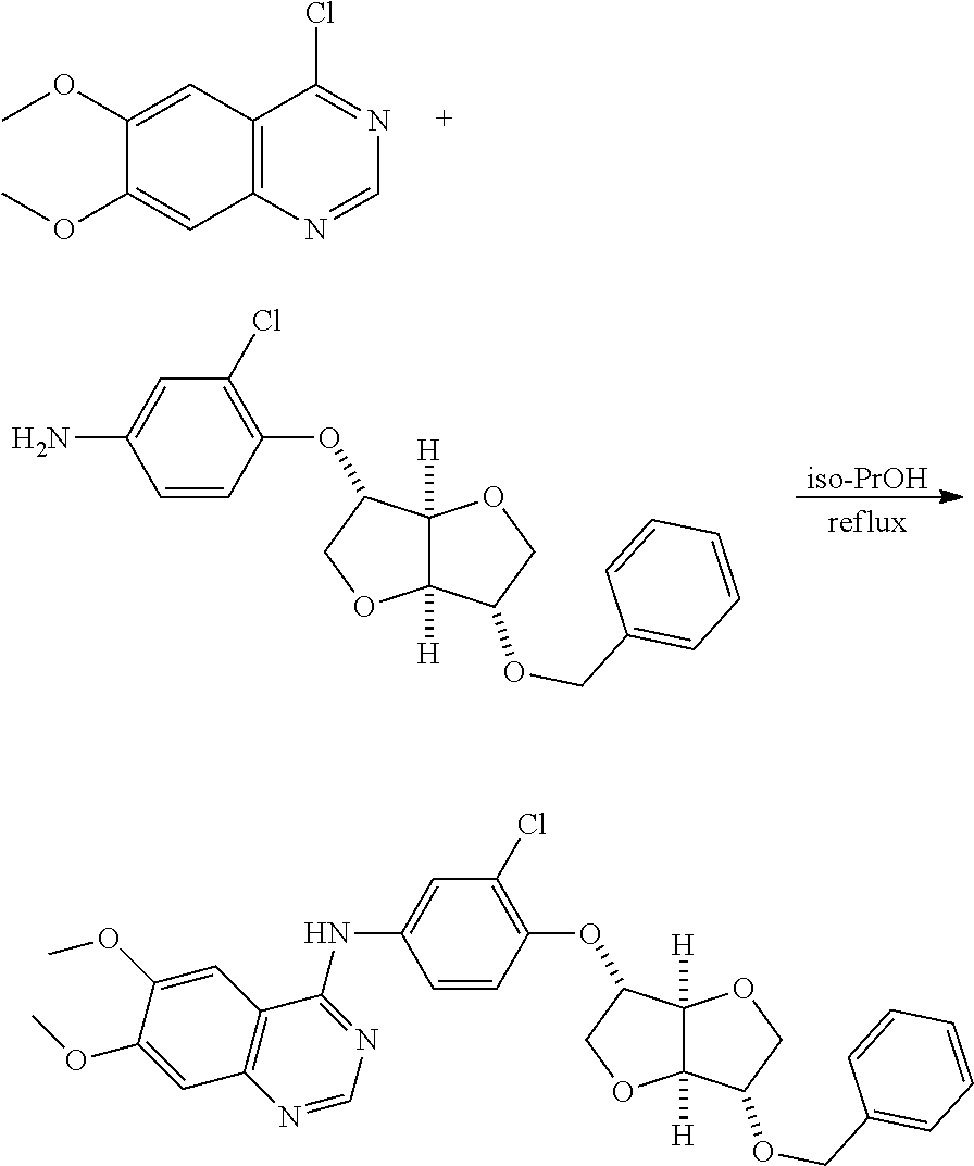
C12=C(N=CN=C1Cl)C=C(OC)C(OC)=C2.[iso-PrOH].C12([H])C([H])(OCC1OC1=C(Cl)C=C(N)C=C1)C(OCC1=CC=CC=C1)CO2.C12([H])C([H])(OCC1OC1=C(Cl)C=C(NC3=NC=NC4=C3C=C(OC)C(OC)=C4)C=C1)C(OCC1=CC=CC=C1)CO2
